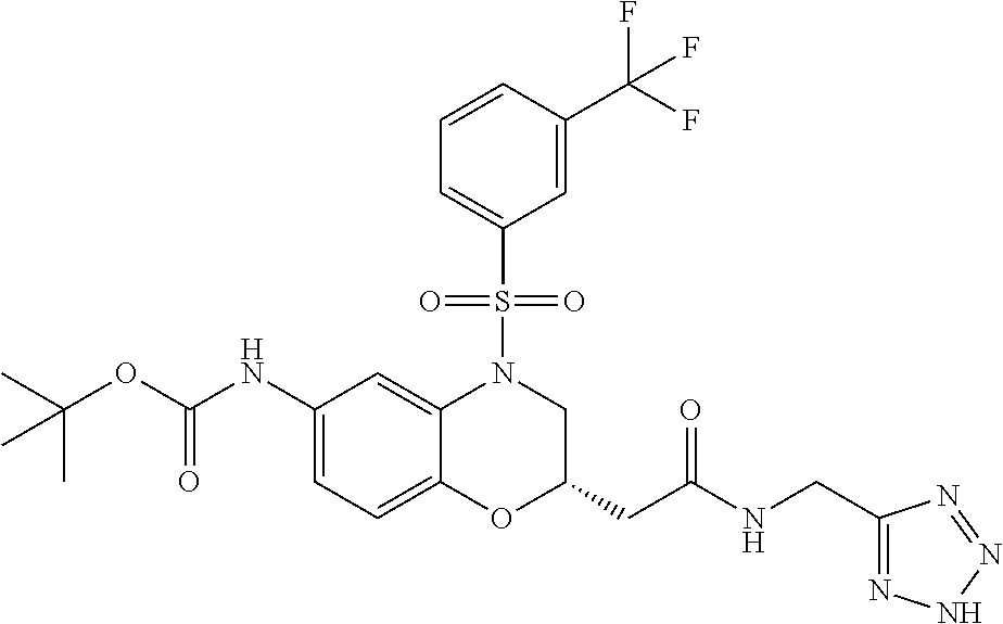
C1(NC(OC(C)(C)C)=O)=CC=C2C(=C1)N(S(C1=CC=CC(C(F)(F)F)=C1)(=O)=O)CC(CC(=O)NCC1=NNN=N1)O2
